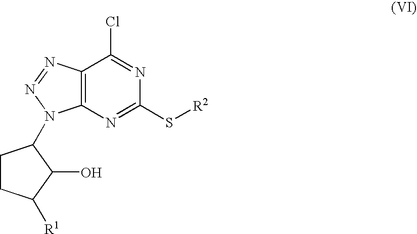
C1(S[R2])=NC2=C(C(Cl)=N1)N=NN2C1CCC([R1])C1O
